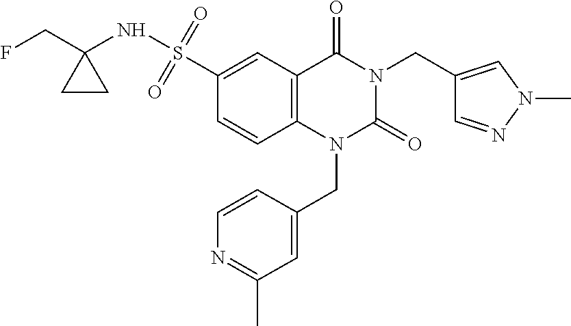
C1=C(CN2C(=O)N(CC3=CN(C)N=C3)C(=O)C3=C2C=CC(S(NC2(CF)CC2)(=O)=O)=C3)C=CN=C1C
